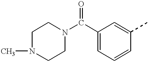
C1N(C)CCN(C(C2=CC=CC(C)=C2)=O)C1
